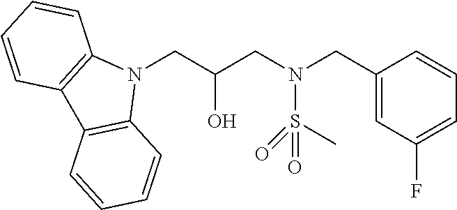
N1(CC(CN(CC2=CC(F)=CC=C2)S(C)(=O)=O)O)C2=C(C3=C1C=CC=C3)C=CC=C2
